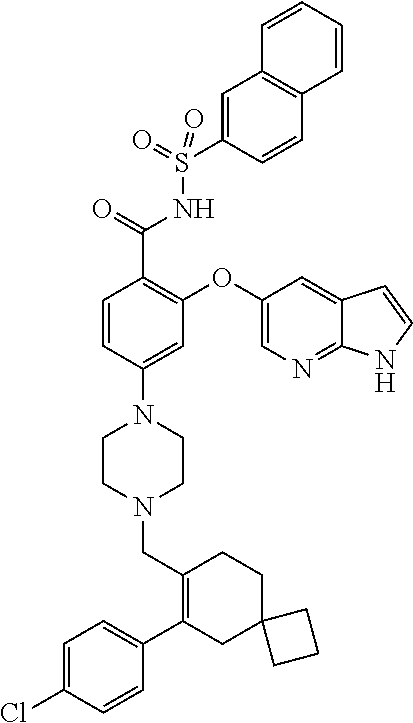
C1=C(Cl)C=CC(C2=C(CN3CCN(C4=CC(OC5=CN=C6C(=C5)C=CN6)=C(C(=O)NS(C5=CC6=C(C=C5)C=CC=C6)(=O)=O)C=C4)CC3)CCC3(C2)CCC3)=C1
